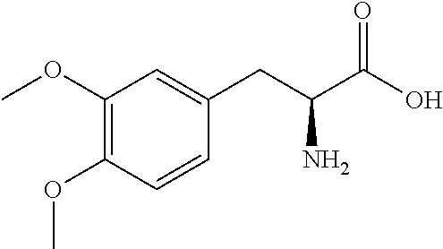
C1(OC)=C(OC)C=CC(CC(C(O)=O)N)=C1
